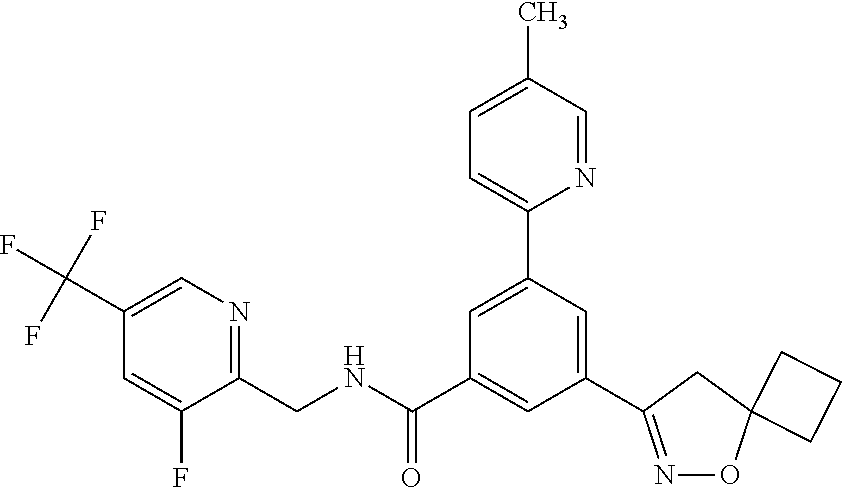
C1(CNC(C2=CC(C3=NOC4(C3)CCC4)=CC(C3=CC=C(C)C=N3)=C2)=O)=NC=C(C(F)(F)F)C=C1F
